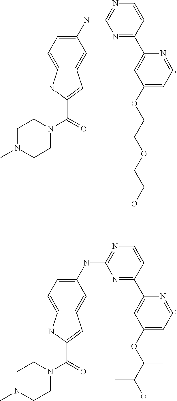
N1=C(C2=CC(OCCOCCO)=CC=N2)C=CN=C1NC1=CC=C2C(=C1)C=C(C(=O)N1CCN(C)CC1)N2.N1=C(C2=CC(OC(C(O)C)C)=CC=N2)C=CN=C1NC1=CC=C2C(=C1)C=C(C(=O)N1CCN(C)CC1)N2
